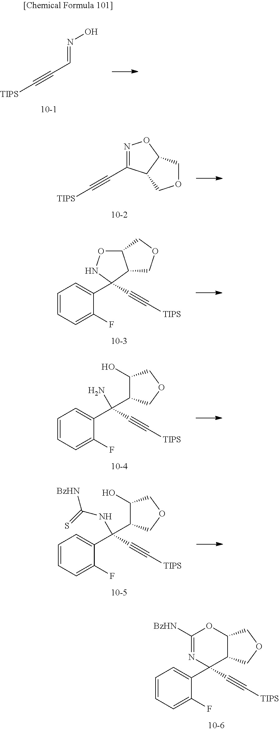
C(=NO)C#C[TIPS].C1=CC=C(F)C(C2(C#C[TIPS])C3C(COC3)OC([BzHN])=N2)=C1.N1=C(C#C[TIPS])C2C(O1)COC2.C1=CC=C(F)C(C2(C#C[TIPS])NOC3C2COC3)=C1.C1=CC=C(F)C(C(C#C[TIPS])(C2C(O)COC2)N)=C1.C1=CC=C(F)C(C(C#C[TIPS])(C2C(O)COC2)NC([BzHN])=S)=C1
